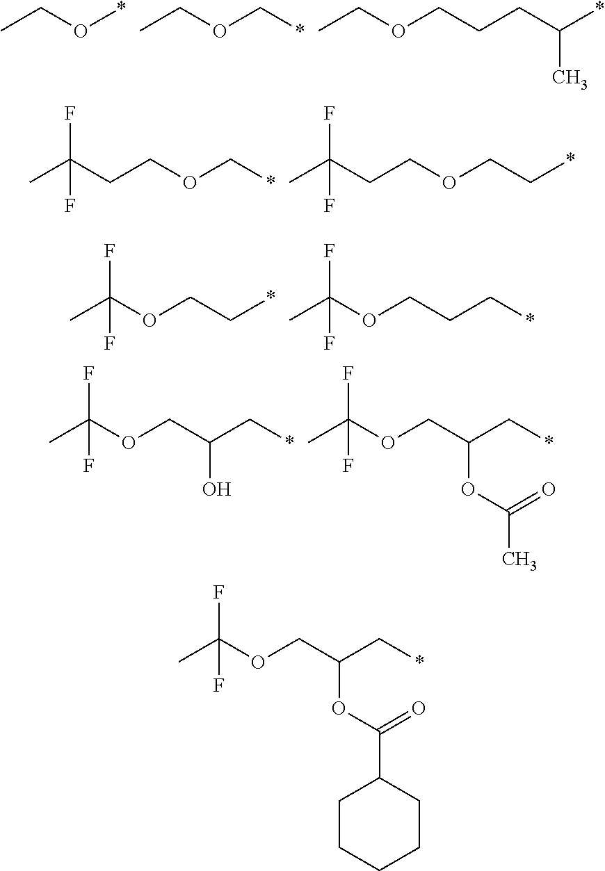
CCO*.CCOC*.CCOCCCC(*)C.C(COC*)C(F)(C)F.C(COCC*)C(F)(C)F.O(CC*)C(F)(C)F.O(CCC*)C(F)(C)F.O(CC(C*)O)C(F)(C)F.O(CC(C*)OC(=O)C)C(F)(C)F.O(CC(C*)OC(=O)C1CCCCC1)C(F)(C)F
